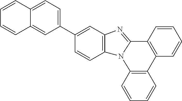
C1=CC2=C(C=C1)N1C(=NC3=C1C=CC(C1=CC=C4C(=C1)C=CC=C4)=C3)C1=C2C=CC=C1
